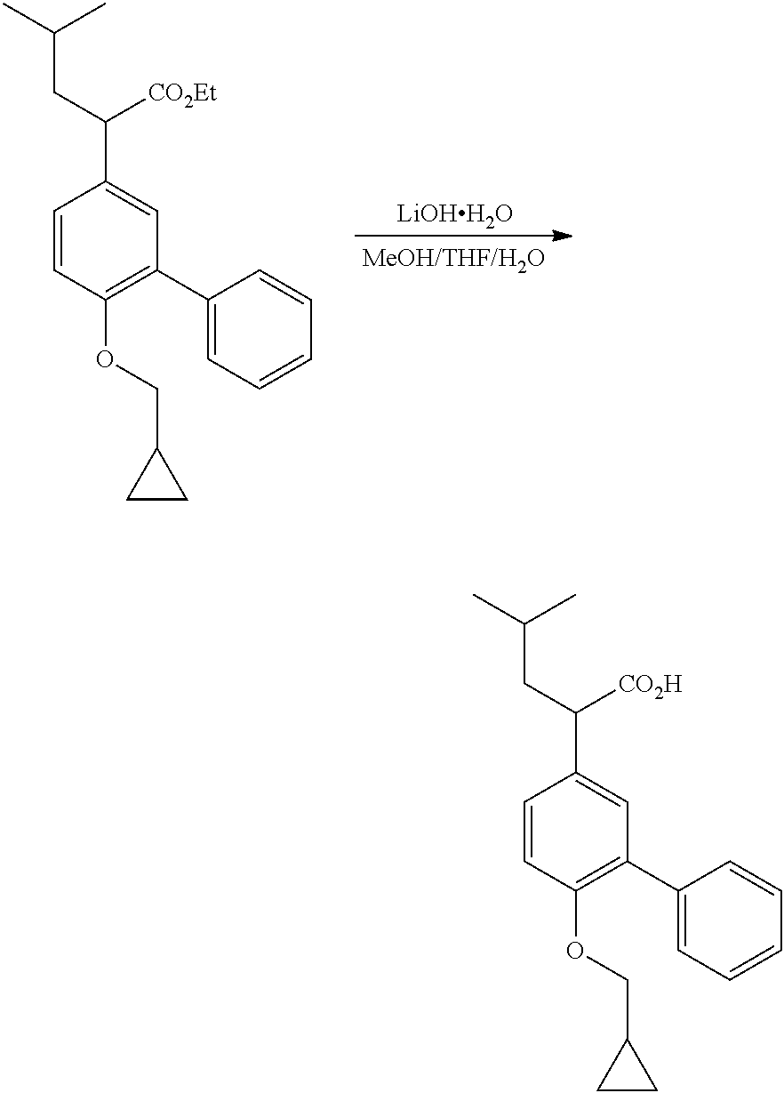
C1=CC(OCC2CC2)=C(C2=CC=CC=C2)C=C1C(CC(C)C)[CO2Et].[LiOHH2O].C1=CC(OCC2CC2)=C(C2=CC=CC=C2)C=C1C(CC(C)C)[CO2H]
